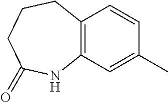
C12=C(C=C(C)C=C1)NC(=O)CCC2
